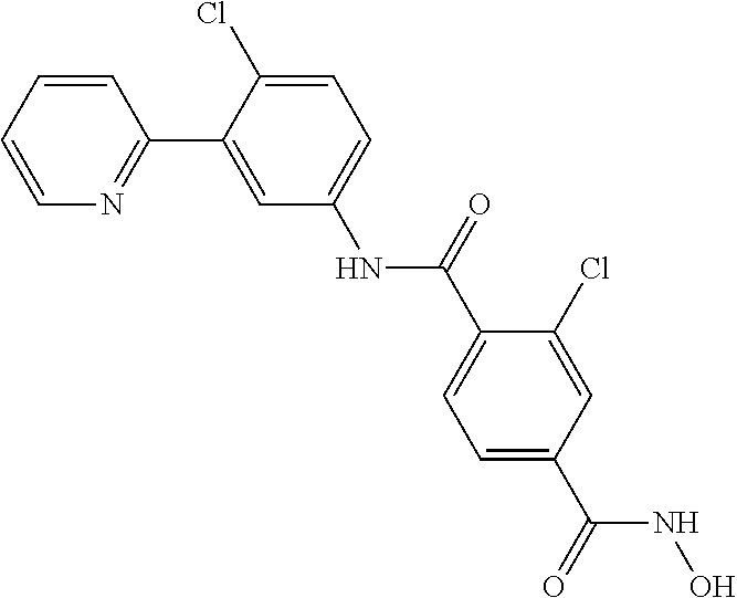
C1=CC=CN=C1C1=CC(NC(C2=CC=C(C(=O)NO)C=C2Cl)=O)=CC=C1Cl
